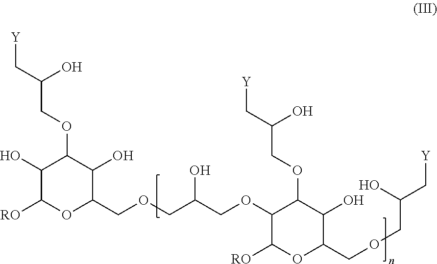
C1(O)C([RO])OC(COCC(COC2C([RO])OC(COCC(C[Y])O)C(O)C2OCC(C[Y])O)O)C(O)C1OCC(C[Y])O
